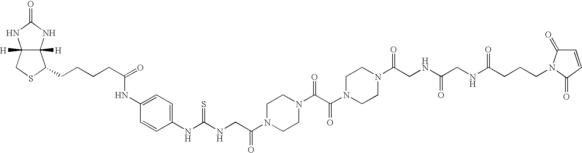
C12([H])C([H])(NC(=O)N1)C(CCCCC(=O)NC1=CC=C(NC(NCC(N3CCN(C(C(N4CCN(C(CNC(CNC(CCCN5C(=O)C=CC5=O)=O)=O)=O)CC4)=O)=O)CC3)=O)=S)C=C1)SC2
